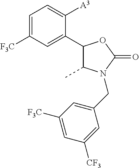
C1=C([F3C])C=C(C2C(C)N(CC3=CC([F3C])=CC([CF3])=C3)C(=O)O2)C([A3])=C1
